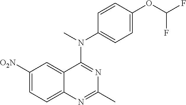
C1([O2N])=CC=C2C(=C1)C(N(C)C1=CC=C(OC(F)F)C=C1)=NC(C)=N2
